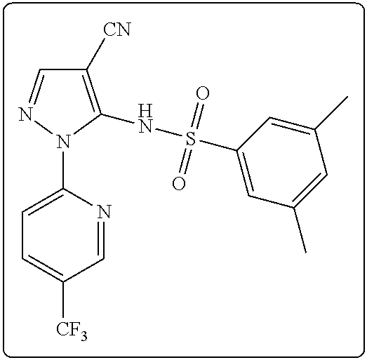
C1([CN])=C(NS(C2=CC(C)=CC(C)=C2)(=O)=O)N(C2=CC=C([CF3])C=N2)N=C1
